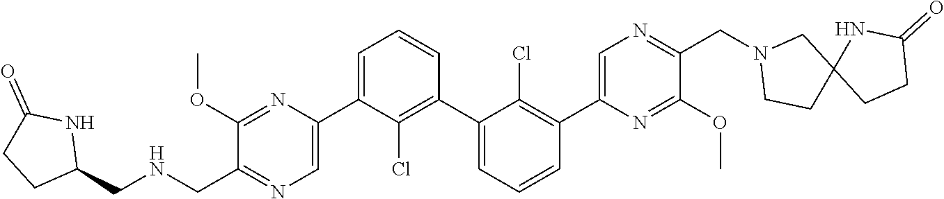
C1(OC)=NC(C2=CC=CC(C3=CC=CC(C4=CN=C(CN5CCC6(C5)CCC(=O)N6)C(OC)=N4)=C3Cl)=C2Cl)=CN=C1CNCC1NC(=O)CC1
